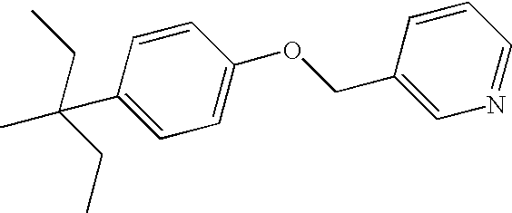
C1(C(C)(CC)CC)=CC=C(OCC2=CN=CC=C2)C=C1
